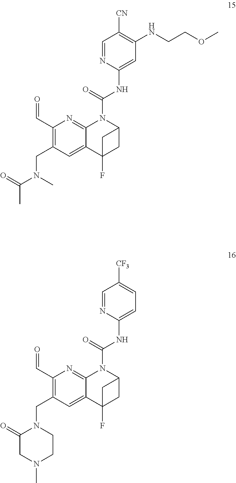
C1=NC(NC(N2C3=NC(C=O)=C(CN(C(C)=O)C)C=C3C3(F)CC2C3)=O)=CC(NCCOC)=C1[CN].C1=NC(NC(N2C3=NC(C=O)=C(CN4C(=O)CN(C)CC4)C=C3C3(F)CC2C3)=O)=CC=C1[CF3]
